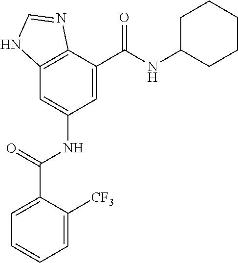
C12=C(C(C(=O)NC3CCCCC3)=CC(NC(=O)C3=CC=CC=C3[CF3])=C1)N=CN2
